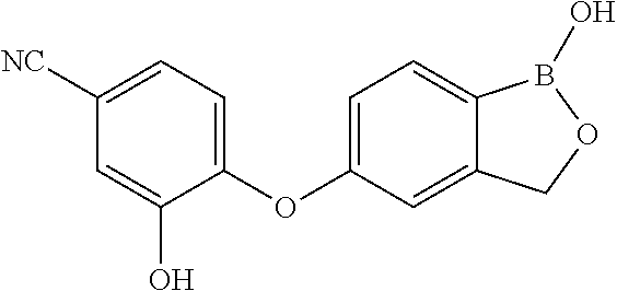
C1([NC])=CC=C(OC2=CC=C3C(=C2)COB3O)C(O)=C1
